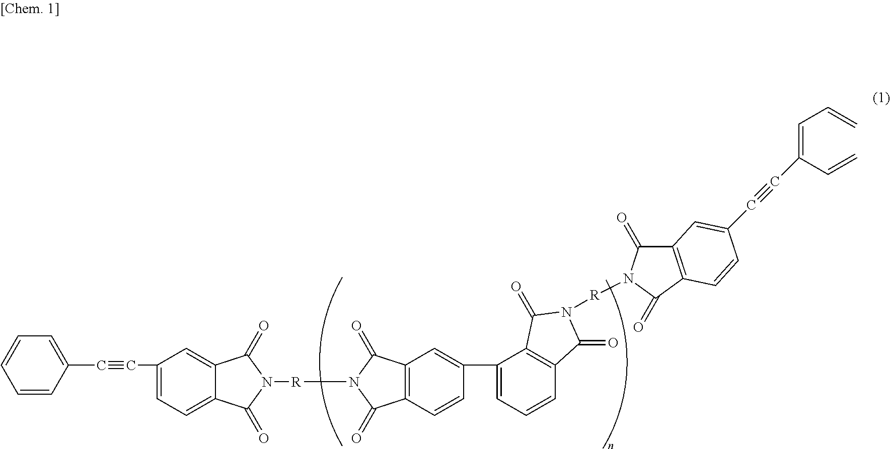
C1=CC(C#CC2=CC=C3C(=C2)C(=O)N([R]N2C(=O)C4=C(C=C(C5=CC=CC6=C5C(=O)N([R]N5C(=O)C7=C(C5=O)C=CC(C#CC(=CC=C)C=C)=C7)C6=O)C=C4)C2=O)C3=O)=CC=C1
